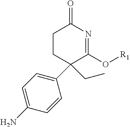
C1CC(CC)(C2=CC=C(N)C=C2)C(O[R1])=NC1=O
